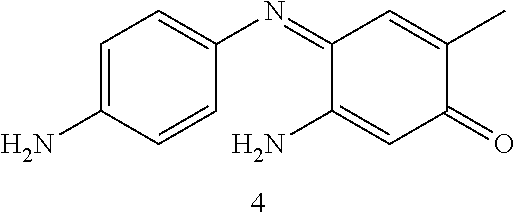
C1=C(N)C=CC(N=C2C(N)=CC(=O)C(C)=C2)=C1
